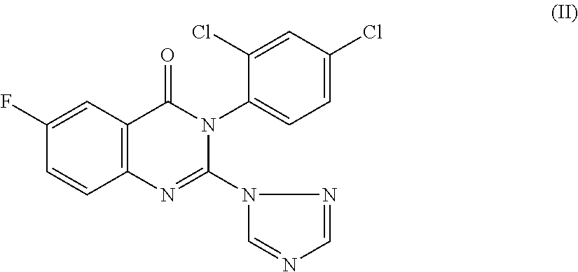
C1=C(F)C=CC2=C1C(=O)N(C1=CC=C(Cl)C=C1Cl)C(N1C=NC=N1)=N2
